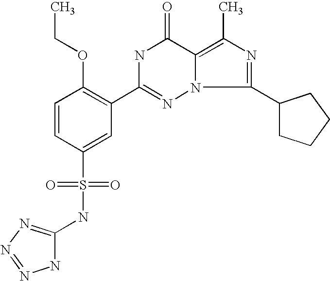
C1=CC(S(=O)(=O)NC2=NN=NN2)=CC(C2=NN3C(=C(C)N=C3C3CCCC3)C(=O)N2)=C1OCC
